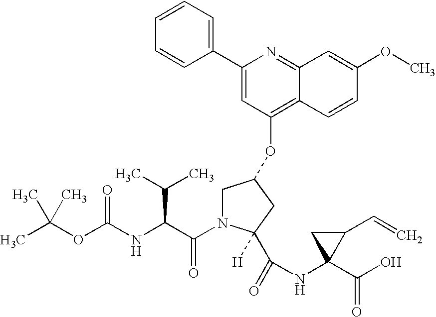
C(OC(NC(C(N1CC(OC2=C3C(=NC(C4=CC=CC=C4)=C2)C=C(OC)C=C3)CC1(C(=O)NC1(C(O)=O)C(C=C)C1)[H])=O)C(C)C)=O)(C)(C)C
